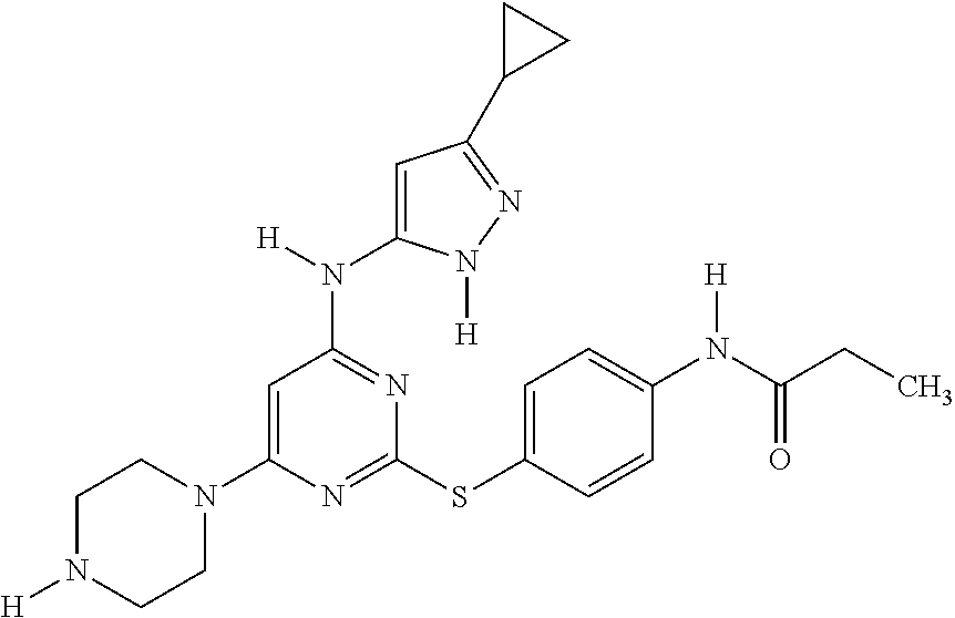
N1=C(SC2=CC=C(N(C(CC)=O)[H])C=C2)N=C(N(C2=CC(C3CC3)=NN2[H])[H])C=C1N1CCN([H])CC1
